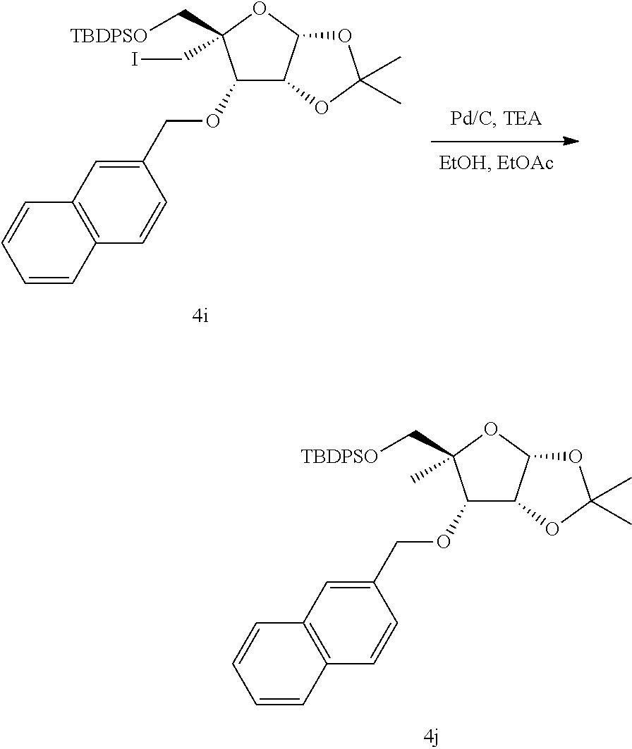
C1(OCC2=CC3=C(C=C2)C=CC=C3)C2C(OC1(C)C[TBDPSO])OC(C)(C)O2.C1(OCC2=CC3=C(C=C2)C=CC=C3)C2C(OC1(CI)C[TBDPSO])OC(C)(C)O2
